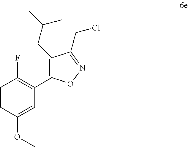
C1=CC(OC)=CC(C2=C(CC(C)C)C(CCl)=NO2)=C1F
